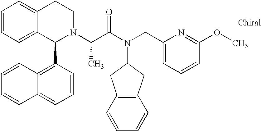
C1=CC=C2C(=C1)CCN(C(C(N(CC1=CC=CC(OC)=N1)C1CC3=C(C1)C=CC=C3)=O)C)C2C1=C2C(=CC=C1)C=CC=C2
